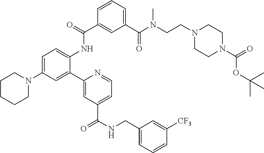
C1=C(N2CCCCC2)C=C(C2=CC(C(NCC3=CC=CC([CF3])=C3)=O)=CC=N2)C(NC(=O)C2=CC(C(N(CCN3CCN(C(OC(C)(C)C)=O)CC3)C)=O)=CC=C2)=C1
